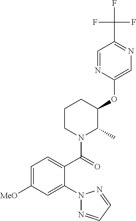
C1(OC2C(C)N(C(=O)C3=CC=C([MeO])C=C3N3N=CC=N3)CCC2)=CN=C(C(F)(F)F)C=N1
